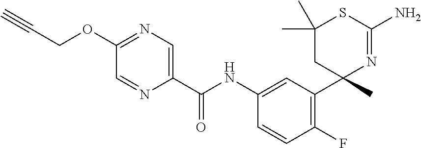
C1(C(NC2=CC(C3(C)N=C(N)SC(C)(C)C3)=C(F)C=C2)=O)=CN=C(OCC#C)C=N1
